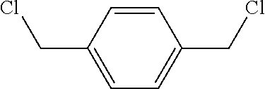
C1(CCl)=CC=C(CCl)C=C1
